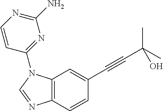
C12=C(C=CC(C#CC(O)(C)C)=C1)N=CN2C1=NC(N)=NC=C1
